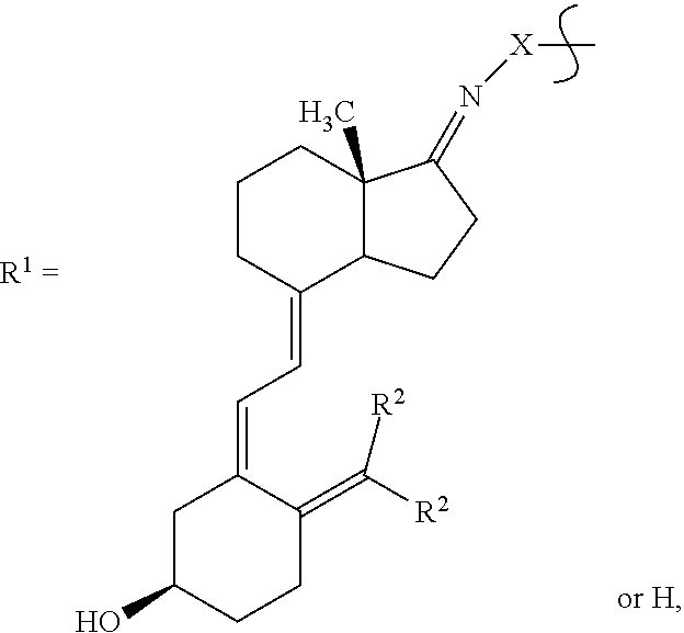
C1C(O)CCC(=C([R2])[R2])C1=CC=C1CCCC2(C)C1CCC2=N[X]C
